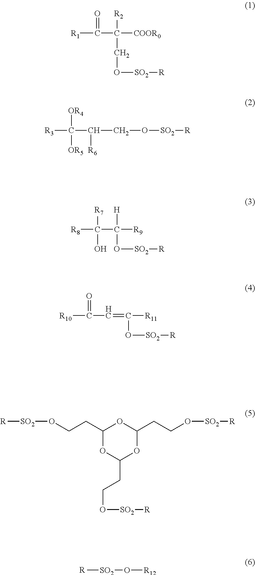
[R1]C(=O)C([R2])([COOR0])CO[SO2][R].[R3]C([OR4])([OR5])C([R6])CO[SO2][R].[R8]C([R7])(C([H])([R9])O[SO2][R])O.[R11]C(O[SO2][R])=CC([R10])=O.C1(CCO[SO2][R])OC(CCO[SO2][R])OC(CCO[SO2][R])O1.[R][SO2]O[R12]
